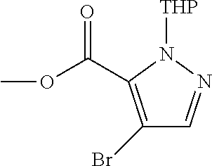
C1(Br)=C(C(OC)=O)N([THP])N=C1
